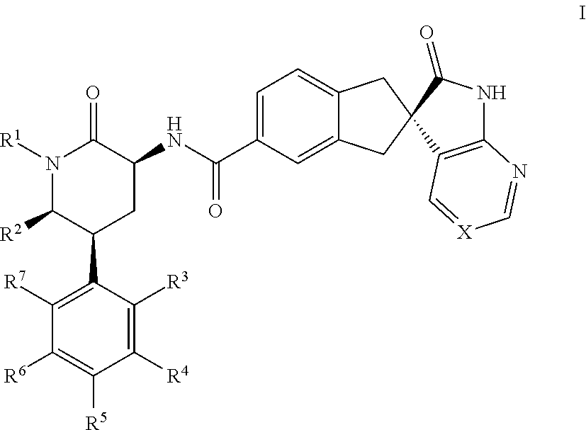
N1([R1])C([R2])C(C2=C([R7])C([R6])=C([R5])C([R4])=C2[R3])CC(NC(C2=CC=C3C(=C2)CC2(C3)C(=O)NC3=C2C=[X]C=N3)=O)C1=O
